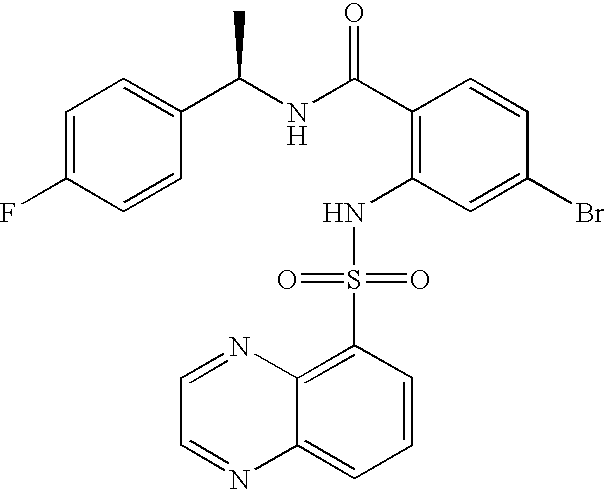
C1=C(F)C=CC(C(NC(C2=C(NS(C3=C4C(=CC=C3)N=CC=N4)(=O)=O)C=C(Br)C=C2)=O)C)=C1
